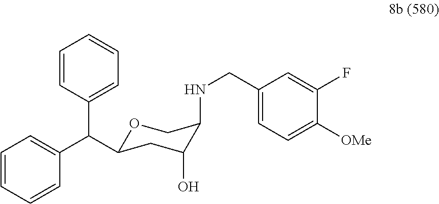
O1C(C(C2=CC=CC=C2)C2=CC=CC=C2)CC(O)C(NCC2=CC=C([OMe])C(F)=C2)C1
